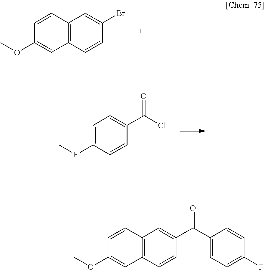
C1=CC2=C(C=C1OC)C=CC(Br)=C2.C1=C(FC)C=CC(C(=O)Cl)=C1.C1=CC2=C(C=C1OC)C=CC(C(=O)C1=CC=C(F)C=C1)=C2
